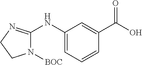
C1(NC2=NCCN2[BOC])=CC=CC(C(O)=O)=C1
